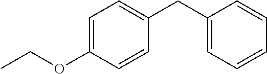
CCOC1=CC=C(CC2=CC=CC=C2)C=C1
